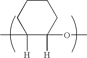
C1C(C)([H])C(OC)([H])CCC1
